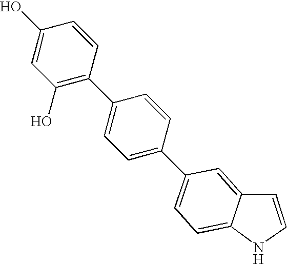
C1=C(O)C=CC(C2=CC=C(C3=CC=C4C(=C3)C=CN4)C=C2)=C1O
